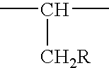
CC(C)[CH2R]
